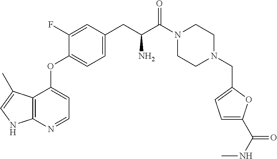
C1CN(CC2=CC=C(C(NC)=O)O2)CCN1C(C(CC1=CC=C(OC2=CC=NC3=C2C(C)=CN3)C(F)=C1)N)=O
